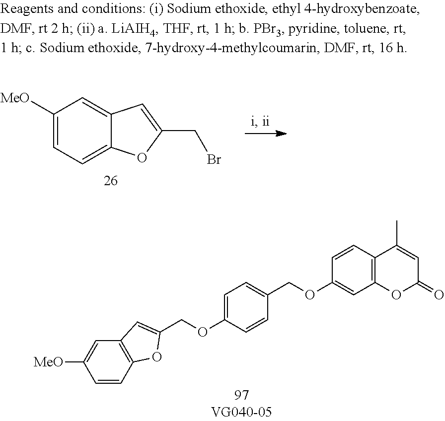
C1([MeO])=CC=C2C(=C1)C=C(CBr)O2.C1=CC2=C(C=C1[MeO])C=C(COC1=CC=C(COC3=CC4=C(C=C3)C(C)=CC(=O)O4)C=C1)O2
